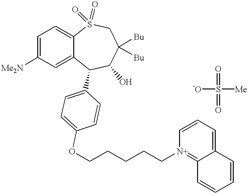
C1=C([Me2N])C=C2C(=C1)S(=O)(=O)CC([Bu])([Bu])C(O)C2C1=CC=C(OCCCCC[N+]2=C3C(=CC=C2)C=CC=C3)C=C1.S([-O])([Me])(=O)=O
